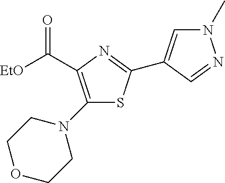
[EtO]C(=O)C1=C(N2CCOCC2)SC(C2=CN(C)N=C2)=N1
